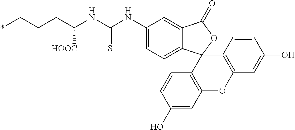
C1(NC(NC(CCC*)[HOOC])=S)=CC=C2C(=C1)C(=O)OC21C2=C(OC3=C1C=CC(O)=C3)C=C(O)C=C2
